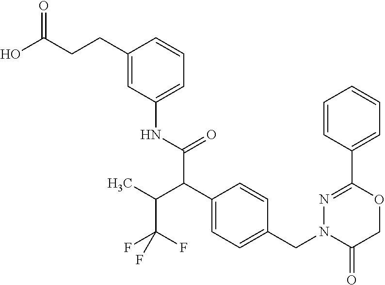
C1(NC(=O)C(C2=CC=C(CN3C(=O)COC(C4=CC=CC=C4)=N3)C=C2)C(C(F)(F)F)C)=CC=CC(CCC(O)=O)=C1
